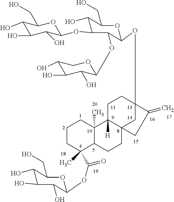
C1CC(C(=O)OC2C(O)C(O)C(O)C(CO)O2)(C)C2C(C)(C1)C1([H])C3(CC2)CC(OC2OC(CO)C(O)C(OC4OC(CO)C(O)C(O)C4O)C2OC2C(O)C(O)C(O)CO2)(CC1)C(=C)C3
